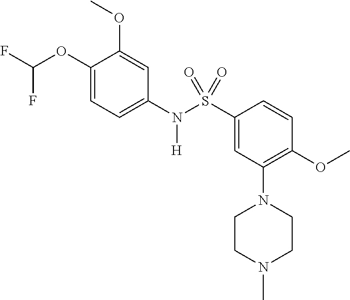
C1(OC(F)F)=CC=C(N(S(C2=CC(N3CCN(C)CC3)=C(OC)C=C2)(=O)=O)[H])C=C1OC
